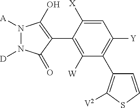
N1([D])N([A])C(O)=C(C2=C([W])C(C3=C([V2])SC=C3)=C([Y])C=C2[X])C1=O
